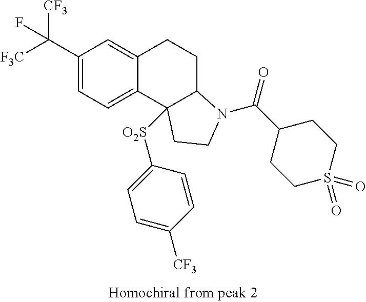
[F3C]C(C1=CC=C2C(=C1)CCC1C2([O2S]C2=CC=C([CF3])C=C2)CCN1C(C1CCS(=O)(=O)CC1)=O)([CF3])F
